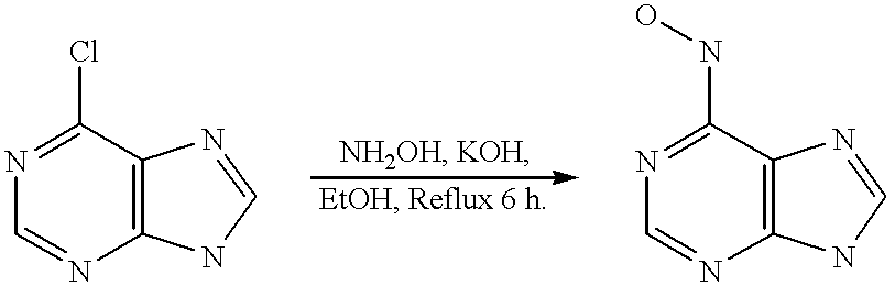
C12=C(C(Cl)=NC=N1)N=CN2.C12=C(C(NO)=NC=N1)N=CN2
